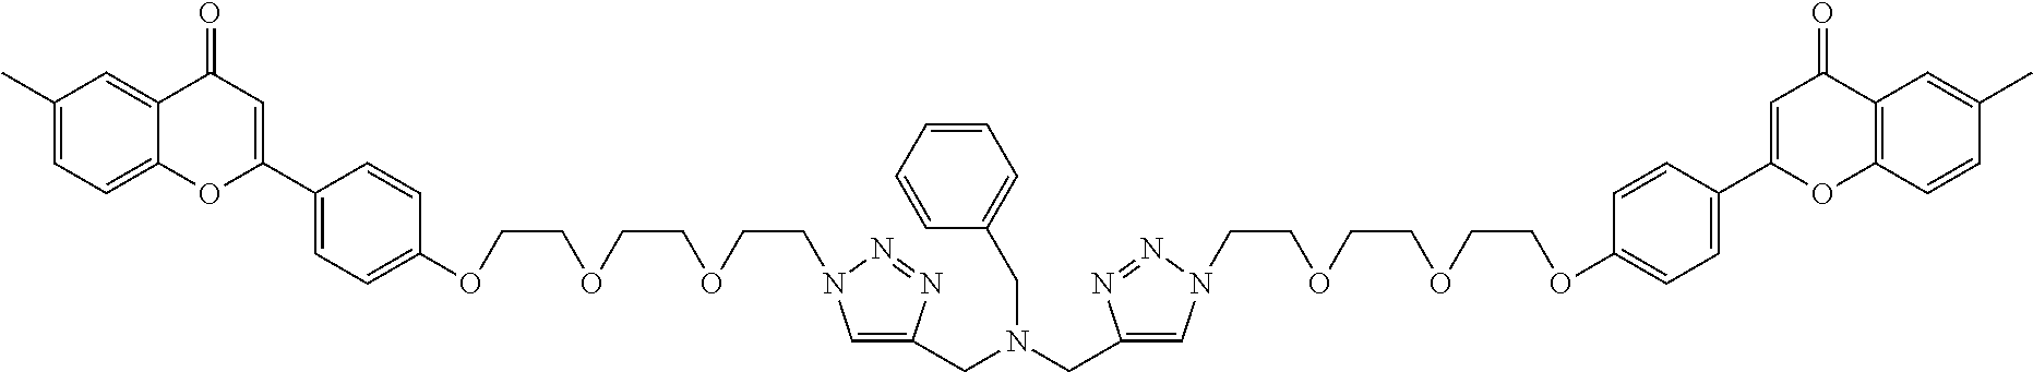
C1(C)=CC=C2C(=C1)C(=O)C=C(C1=CC=C(OCCOCCOCCN3C=C(CN(CC4=CC=CC=C4)CC4=CN(CCOCCOCCOC5=CC=C(C6=CC(=O)C7=C(O6)C=CC(C)=C7)C=C5)N=N4)N=N3)C=C1)O2
